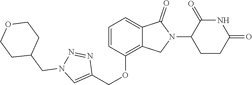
C1=CC(OCC2=CN(CC3CCOCC3)N=N2)=C2C(=C1)C(=O)N(C1CCC(=O)NC1=O)C2
